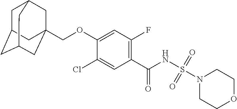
C1(Cl)=CC(C(NS(N2CCOCC2)(=O)=O)=O)=C(F)C=C1OCC12CC3CC(CC(C1)C3)C2
